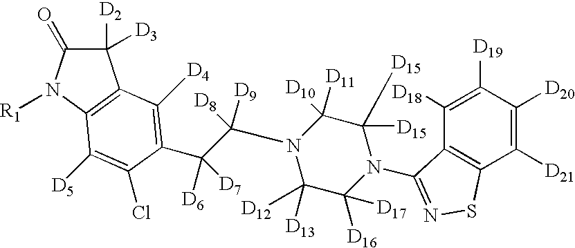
C1([D2])([D3])C(=O)N([R1])C2=C1C([D4])=C(C(C(N1C([D13])([D12])C([D16])([D17])N(C3=NSC4=C3C([D18])=C([D19])C([D20])=C4[D21])C([D15])([D15])C1([D11])[D10])([D8])[D9])([D6])[D7])C(Cl)=C2[D5]
